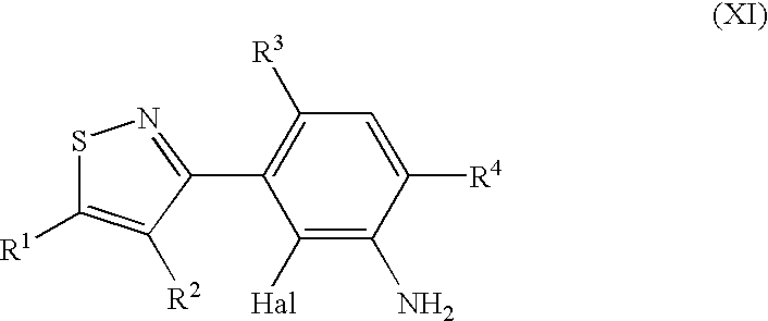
S1C([R1])=C([R2])C(C2=C([R3])C=C([R4])C(N)=C2[Hal])=N1
